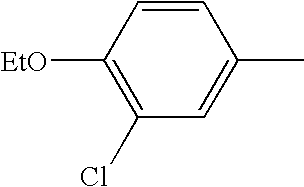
C1=CC([EtO])=C(Cl)C=C1C
